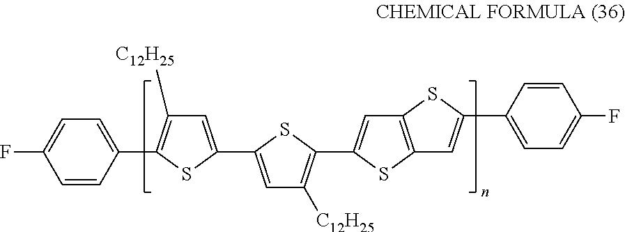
C1=CC(C2=C([C12H25])C=C(C3=CC([C12H25])=C(C4=CC5=C(S4)C=C(C4=CC=C(F)C=C4)S5)S3)S2)=CC=C1F
